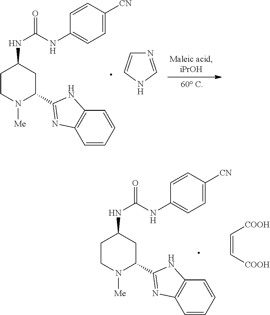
N1([Me])C(C2=NC3=C(N2)C=CC=C3)CC(NC(NC2=CC=C([CN])C=C2)=O)CC1.N1=CNC=C1.N1([Me])C(C2=NC3=C(N2)C=CC=C3)CC(NC(NC2=CC=C([CN])C=C2)=O)CC1.C(=C[COOH])[COOH]
